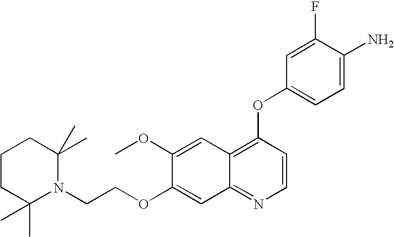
C1(F)=CC(OC2=C3C(=NC=C2)C=C(OCCN2C(C)(C)CCCC2(C)C)C(OC)=C3)=CC=C1N
